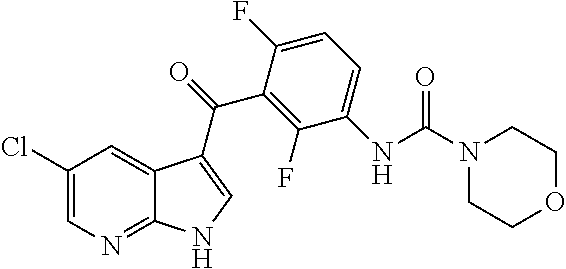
C1(F)=C(C(=O)C2=CNC3=NC=C(Cl)C=C32)C(F)=CC=C1NC(N1CCOCC1)=O
